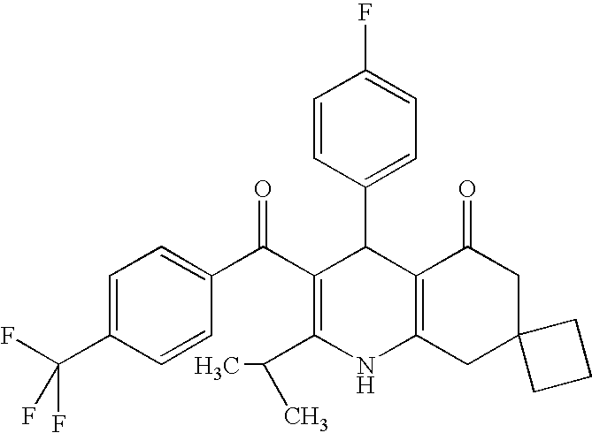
FC1=CC=C(C2C(C(C3=CC=C(C(F)(F)F)C=C3)=O)=C(C(C)C)NC3=C2C(=O)CC2(C3)CCC2)C=C1
